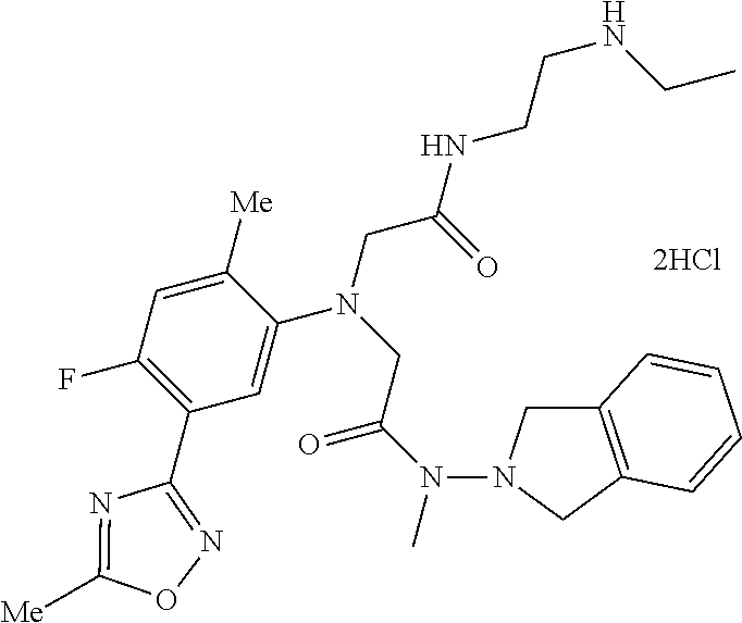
C12=C(CN(N(C)C(=O)CN(CC(=O)NCCNCC)C3=CC(C4=NOC([Me])=N4)=C(F)C=C3[Me])C1)C=CC=C2
